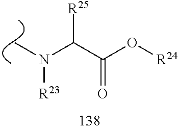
C(C(O[R24])=O)(N([R23])C)[R25]
